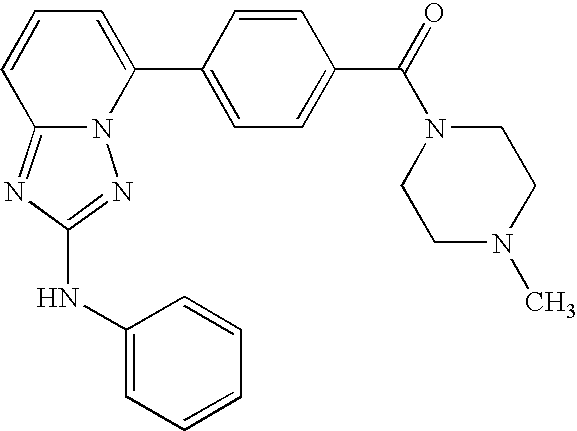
N12C(=NC(NC3=CC=CC=C3)=N1)C=CC=C2C1=CC=C(C(N2CCN(C)CC2)=O)C=C1
